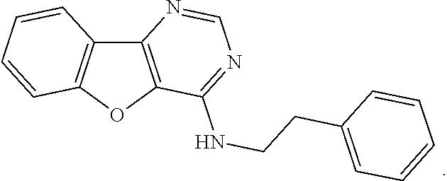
C1=CC2=C(OC3=C2N=CN=C3NCCC2=CC=CC=C2)C=C1
